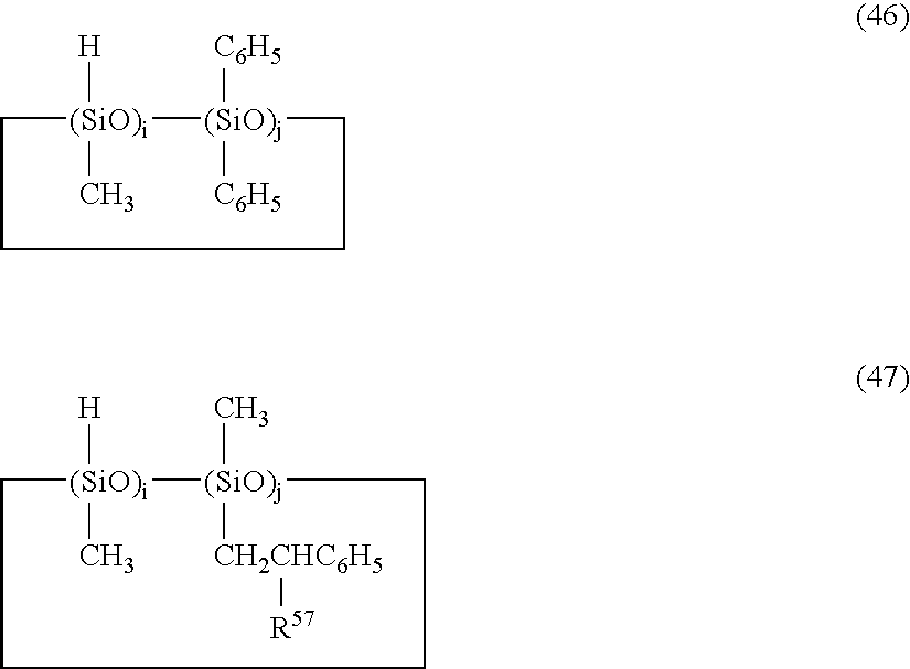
C1[(SiO)i]([H])(C)[(SiO)j]([C6H5])([C6H5])CCC1.C1[(SiO)i]([H])(C)[(SiO)j](C)([CH2CHC6H5][R57])CCC1
